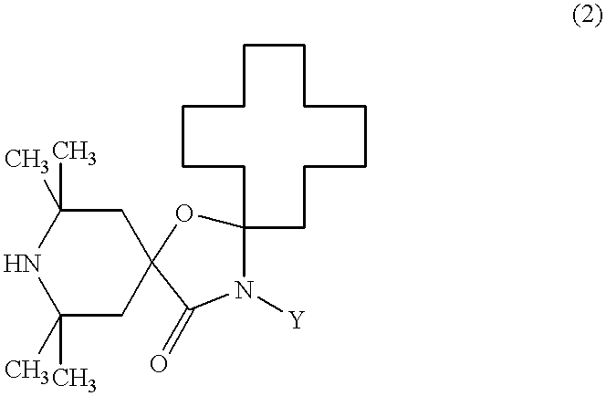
C1(C)(C)NC(C)(C)CC2(C1)OC1(N([Y])C2=O)CCCCCCCCCCC1
